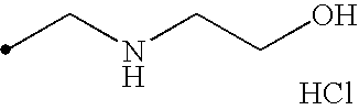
N(CCO)CC.Cl
